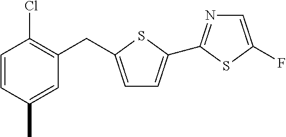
C1=CC(C)=CC(CC2=CC=C(C3=NC=C(F)S3)S2)=C1Cl
